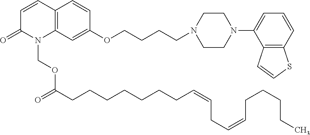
C12=C(C=C(OCCCCN3CCN(C4=CC=CC5=C4C=CS5)CC3)C=C1)N(COC(CCCCCCCC=CCC=CCCCCC)=O)C(=O)C=C2
